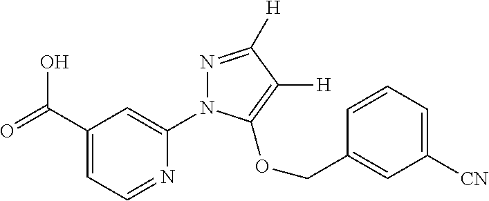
OC(C1=CC=NC(N2N=C([H])C([H])=C2OCC2=CC([CN])=CC=C2)=C1)=O
